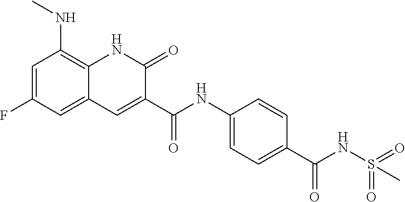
C1=C(F)C=C2C(=C1NC)NC(=O)C(C(NC1=CC=C(C(NS(=O)(=O)C)=O)C=C1)=O)=C2
